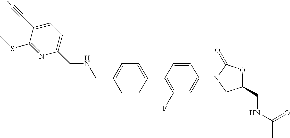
C1=C(CNCC2=CC=C(C#N)C(SC)=N2)C=CC(C2=C(F)C=C(N3CC(CNC(C)=O)OC3=O)C=C2)=C1
